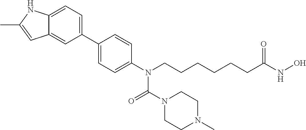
C12=CC=C(C3=CC=C(N(CCCCCCC(NO)=O)C(N4CCN(C)CC4)=O)C=C3)C=C1C=C(C)N2
